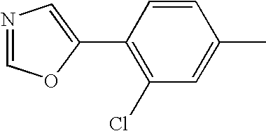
N1=COC(C2=C(Cl)C=C(C)C=C2)=C1
